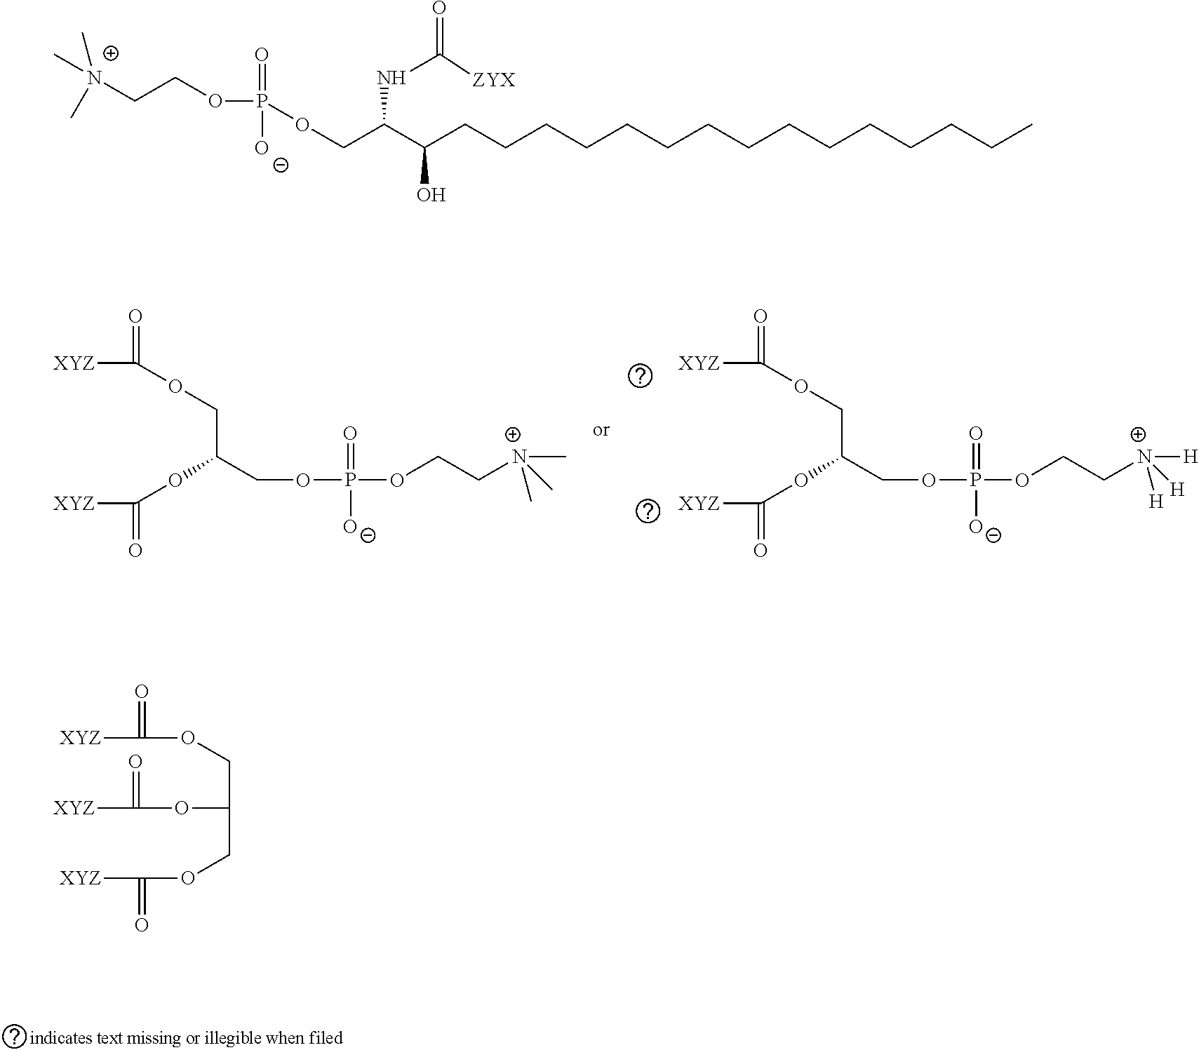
C(COP(=O)(OCC[N+]([H])([H])[H])[O-])(OC([XYZ])=O)COC(=O)[XYZ].C(COP(=O)(OCC[N+](C)(C)C)[O-])(OC([XYZ])=O)COC(=O)[XYZ].C(OP(=O)([O-])OCC[N+](C)(C)C)C(C(CCCCCCCCCCCCCCC)O)NC(=O)[ZYX].[XYZ]C(=O)OCC(OC(=O)[XYZ])COC([XYZ])=O
